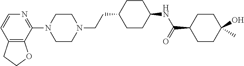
C12=C(C(N3CCN(CCC4CCC(NC(=O)C5CCC(O)(C)CC5)CC4)CC3)=NC=C1)OCC2
